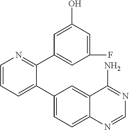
C1=CC=C(C2=CC=C3C(=C2)C(N)=NC=N3)C(C2=CC(F)=CC(O)=C2)=N1
